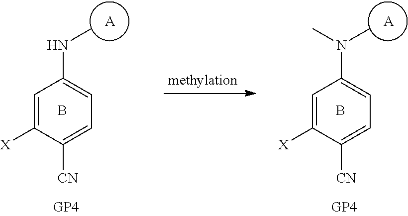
C1=C([X])C([CN])=CC=C1NC.[A].B.C1=C([X])C([CN])=CC=C1N(C)C.[A].B
